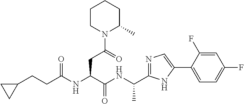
C1(CCC(NC(C(NC(C)C2=NC=C(C3=CC=C(F)C=C3F)N2)=O)CC(N2C(C)CCCC2)=O)=O)CC1
